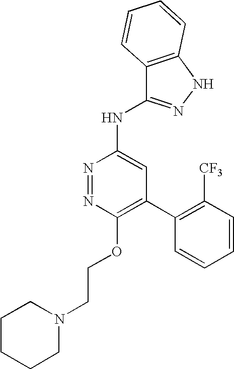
C1(OCCN2CCCCC2)=C(C2=C([CF3])C=CC=C2)C=C(NC2=NNC3=C2C=CC=C3)N=N1
